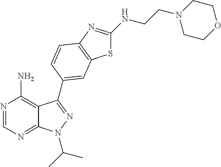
N1=CN=C2C(=C1N)C(C1=CC3=C(N=C(NCCN4CCOCC4)S3)C=C1)=NN2C(C)C
